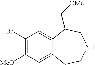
C1([MeO])=C(Br)C=C2C(=C1)CCNCC2C[OMe]
